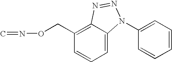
C1(CON=C)=C2C(=CC=C1)N(C1=CC=CC=C1)N=N2
